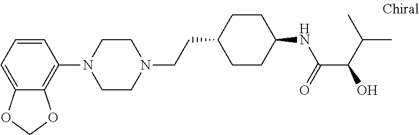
C1=CC=C2C(=C1N1CCN(CCC3CCC(NC(=O)C(O)C(C)C)CC3)CC1)OCO2
